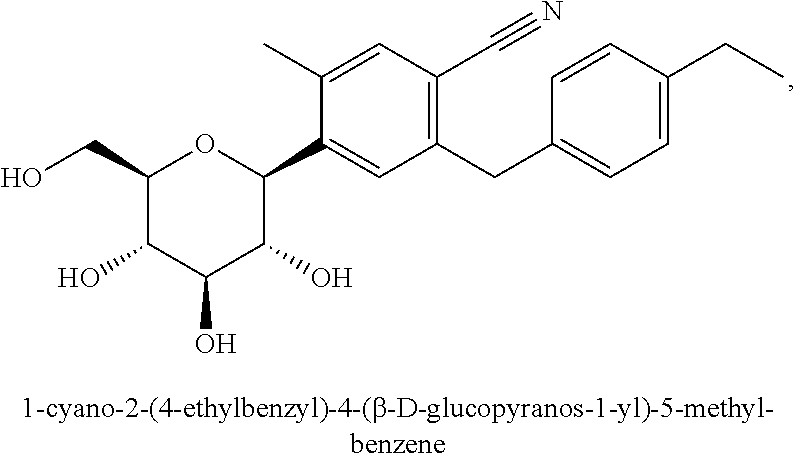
C1(CO)C(O)C(O)C(O)C(C2=CC(CC3=CC=C(CC)C=C3)=C(C#N)C=C2C)O1
